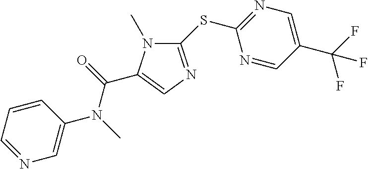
C1(SC2=NC=C(C(F)(F)F)C=N2)=NC=C(C(=O)N(C)C2=CN=CC=C2)N1C
